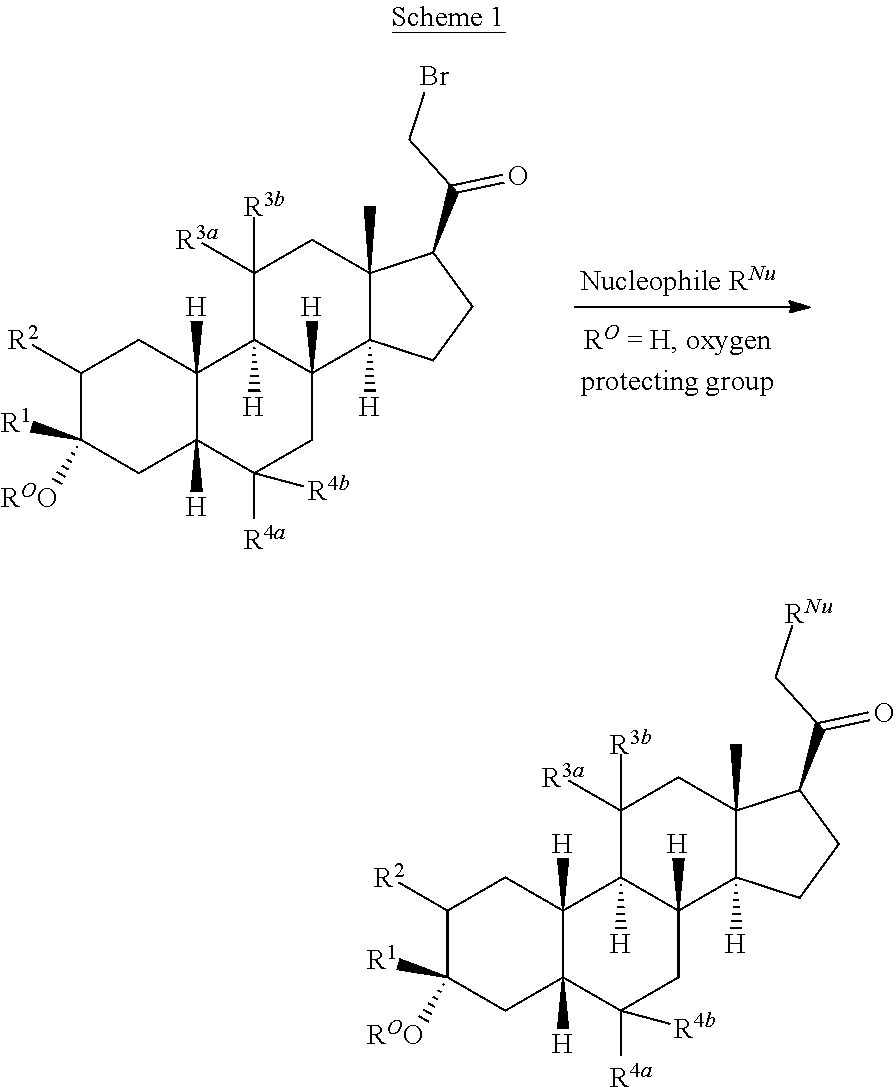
C1([R2])C([R1])([ROO])CC2([H])C([H])(C1)C1([H])C([H])(CC2([R4a])[R4b])C2([H])C(C)(CC1([R3a])[R3b])C(C(CBr)=O)CC2.C1([R2])C([R1])([ROO])CC2([H])C([H])(C1)C1([H])C([H])(CC2([R4a])[R4b])C2([H])C(C)(CC1([R3a])[R3b])C(C(C[RNu])=O)CC2
